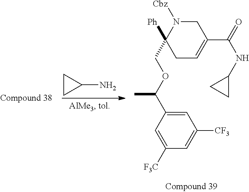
C1=C([F3C])C=C([CF3])C=C1C(OCC1([Ph])CC=C(C(=O)NC2CC2)CN1[Cbz])C.C1CC1N
